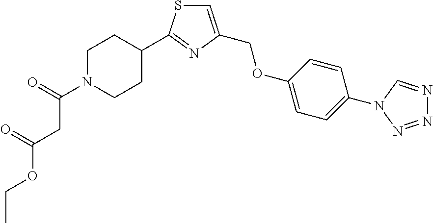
C1=C(COC2=CC=C(N3N=NN=C3)C=C2)N=C(C2CCN(C(=O)CC(=O)OCC)CC2)S1
